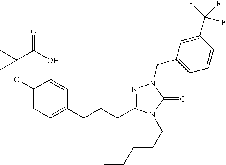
C(C(O)=O)(OC1=CC=C(CCCC2=NN(CC3=CC=CC(C(F)(F)F)=C3)C(=O)N2CCCCC)C=C1)(C)C
